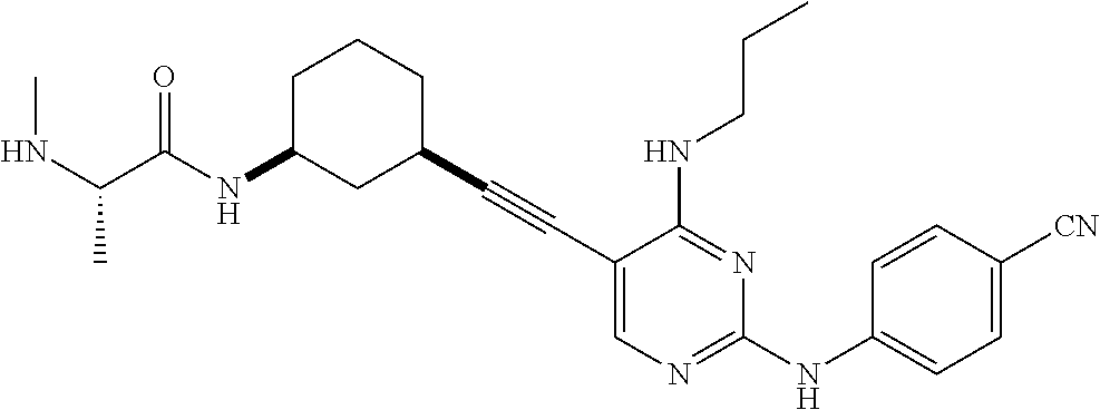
C1(C#CC2CCCC(NC(C(NC)C)=O)C2)=CN=C(NC2=CC=C([CN])C=C2)N=C1NCCC
